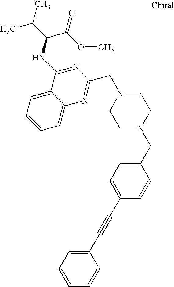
C1=C2C(=CC=C1)C(NC(C(C)C)C(OC)=O)=NC(CN1CCN(CC3=CC=C(C#CC4=CC=CC=C4)C=C3)CC1)=N2
